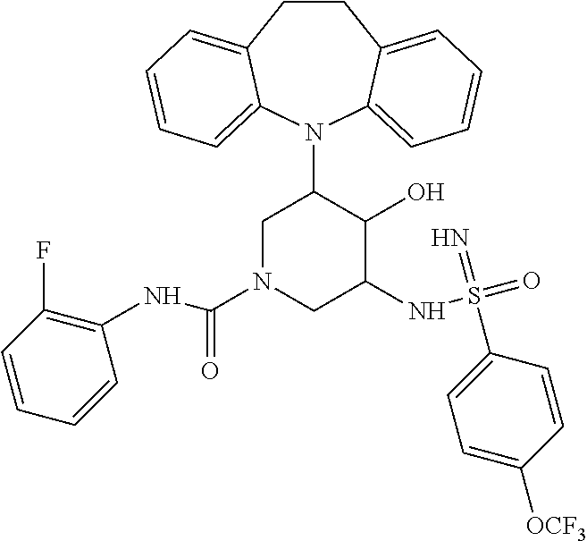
C12=CC=CC=C1N(C1CN(C(=O)NC3=C(F)C=CC=C3)CC(NS(=O)(=N)C3=CC=C([OCF3])C=C3)C1O)C1=CC=CC=C1CC2
